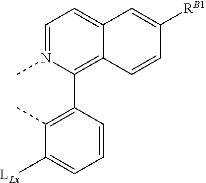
C1=N(C)C(C2=C(C)C([LLx])=CC=C2)=C2C(=C1)C=C([RB1])C=C2
